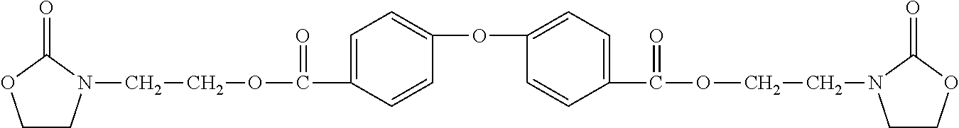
C1CN(CCOC(=O)C2=CC=C(OC3=CC=C(C(OCCN4CCOC4=O)=O)C=C3)C=C2)C(=O)O1
